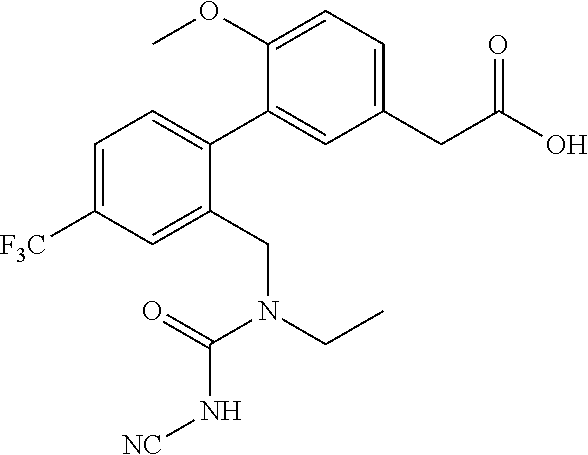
C1=C(OC)C(C2=CC=C([F3C])C=C2CN(CC)C(=O)N[NC])=CC(CC(O)=O)=C1
